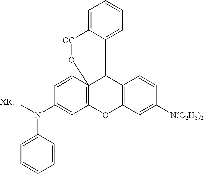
C1=CC23=C(C=C1N(C)C1=CC=CC=C1)OC1=C(C=CC([N(C2H5)2])=C1)C2C1=CC=CC=C1[OC]O3
